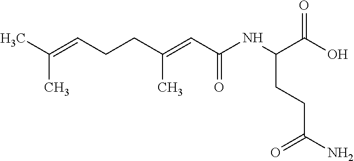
CC(=CCCC(=CC(NC(C(O)=O)CCC(=O)N)=O)C)C
